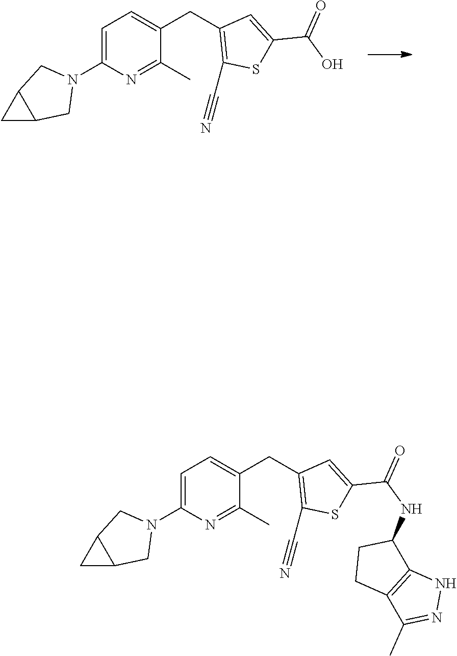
C1=C(N2CC3C(C2)C3)N=C(C)C(CC2=C(C#N)SC(C(O)=O)=C2)=C1.C1=C(N2CC3C(C2)C3)N=C(C)C(CC2=C(C#N)SC(C(NC3CCC4=C3NN=C4C)=O)=C2)=C1
